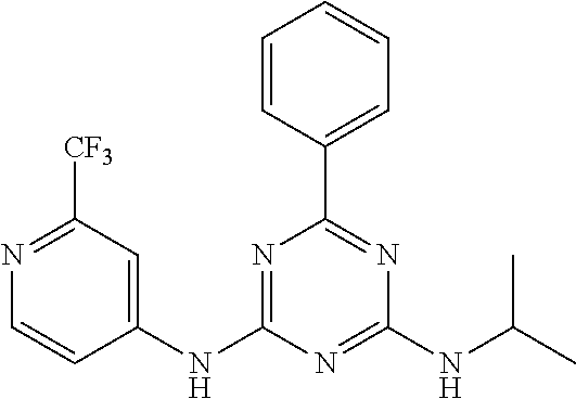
C1(NC2=NC(C3=CC=CC=C3)=NC(NC(C)C)=N2)=CC([CF3])=NC=C1
